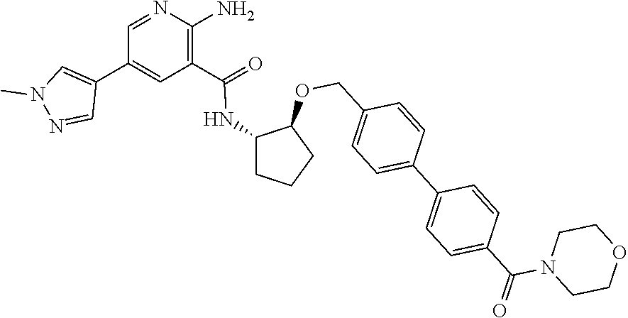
C1=NC(N)=C(C(NC2CCCC2OCC2=CC=C(C3=CC=C(C(N4CCOCC4)=O)C=C3)C=C2)=O)C=C1C1=CN(C)N=C1
